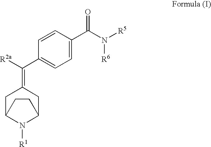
[R2a]C(C1=CC=C(C(N([R6])[R5])=O)C=C1)=C1CC2N([R1])C(C1)CC2
